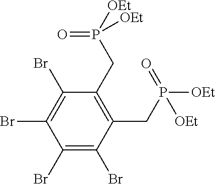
C1(CP([OEt])(=O)[OEt])=C(CP([OEt])(=O)[OEt])C(Br)=C(Br)C(Br)=C1Br
